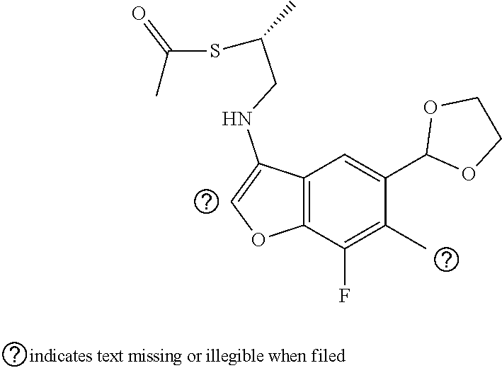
N(C1=COC2=C1C=C(C1OCCO1)C(C)=C2F)CC(C)SC(C)=O
